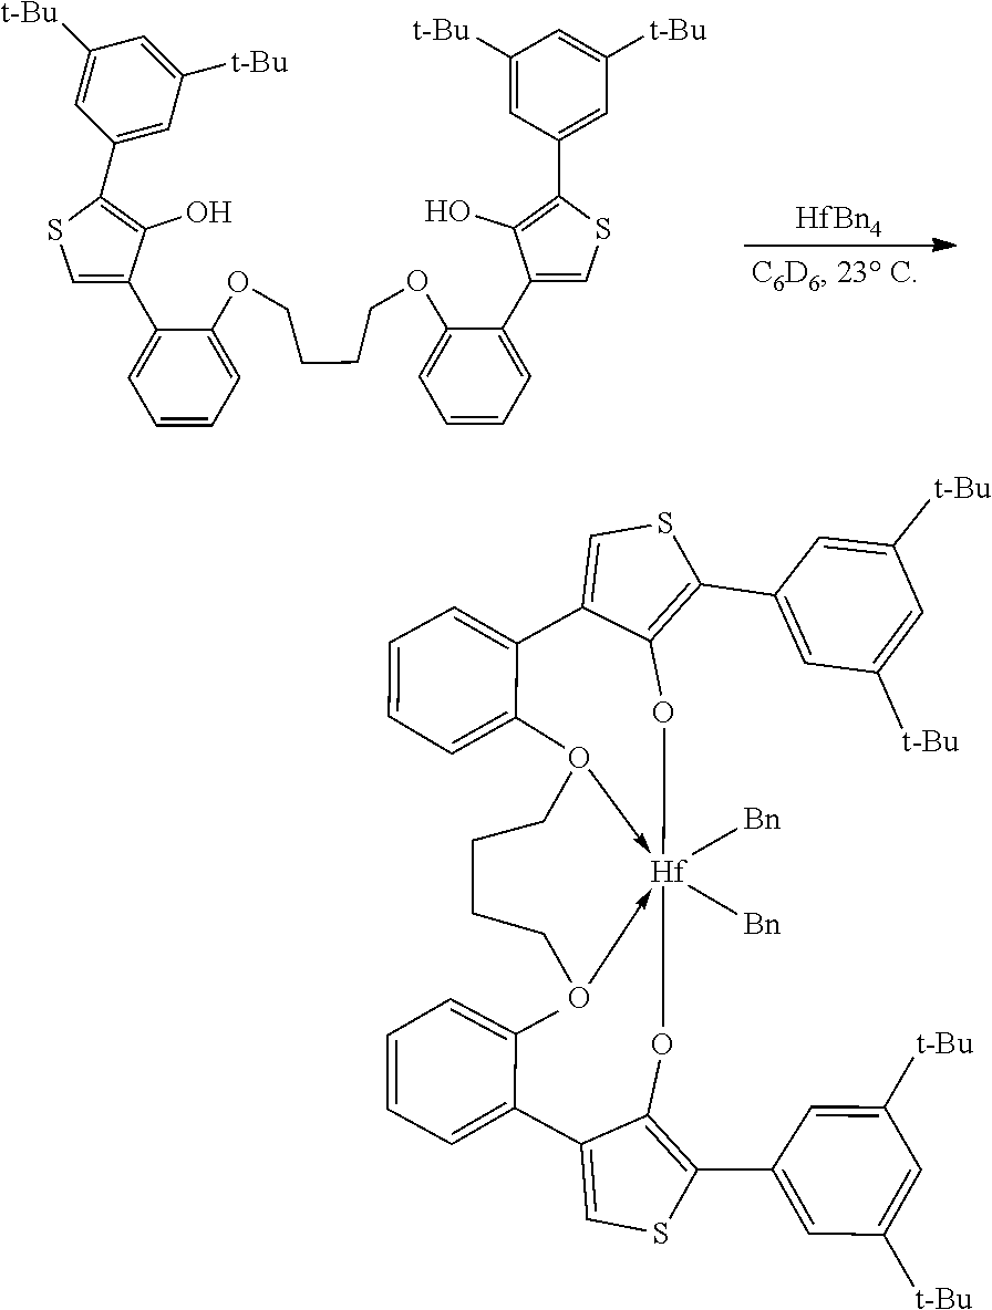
C1(OCCCCOC2=CC=CC=C2C2=CSC(C3=CC([t-Bu])=CC([t-Bu])=C3)=C2O)=CC=CC=C1C1=CSC(C2=CC([t-Bu])=CC([t-Bu])=C2)=C1O.[HfBn4].C1(C2=C(O[Hf]34([Bn])([Bn])-OCCCCO->3C3=CC=CC=C3C3=CSC(C5=CC([t-Bu])=CC([t-Bu])=C5)=C3O4)C(C3=CC=CC=C3C)=CS2)=CC([t-Bu])=CC([t-Bu])=C1
